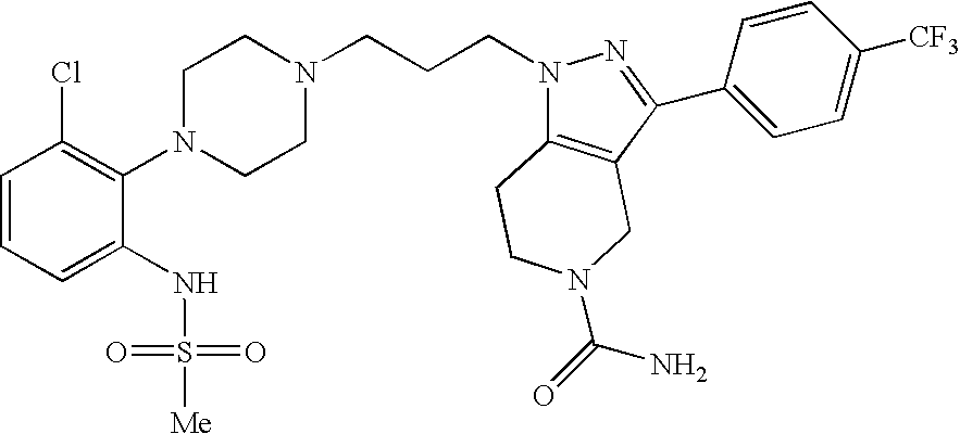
C1=CC=C(NS([Me])(=O)=O)C(N2CCN(CCCN3C4=C(C(C5=CC=C([CF3])C=C5)=N3)CN(C(=O)N)CC4)CC2)=C1Cl
